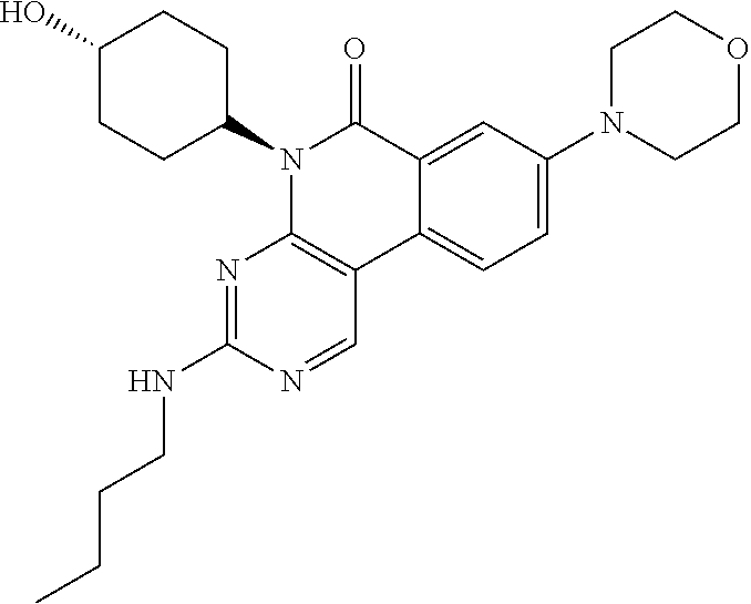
C12=CC(N3CCOCC3)=CC=C1C1=C(N(C3CCC(O)CC3)C2=O)N=C(NCCCC)N=C1
